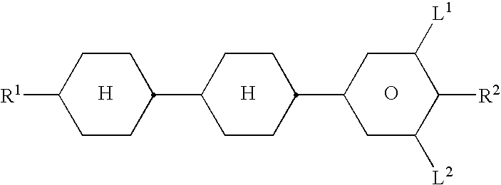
[H].[H].C1([R1])CCC(C2CCC(C3CC([L2])C([R2])C([L1])C3)CC2)CC1.O
